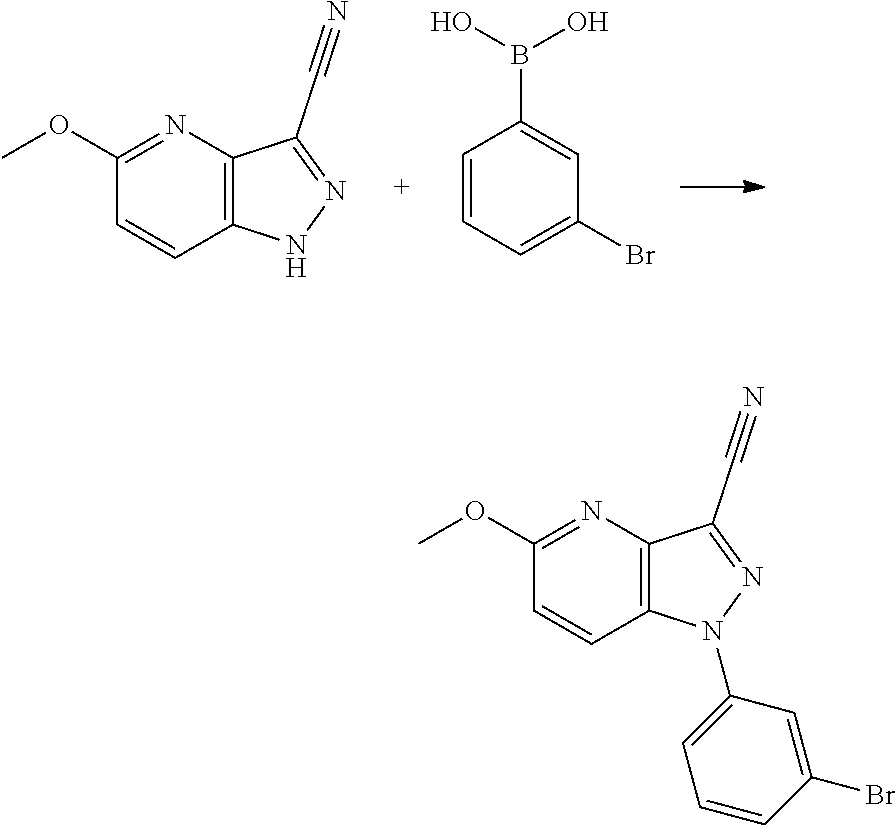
C1(OC)=NC2=C(C=C1)NN=C2C#N.C1=CC=C(Br)C=C1B(O)O.C1(OC)=NC2=C(C=C1)N(C1=CC=CC(Br)=C1)N=C2C#N
